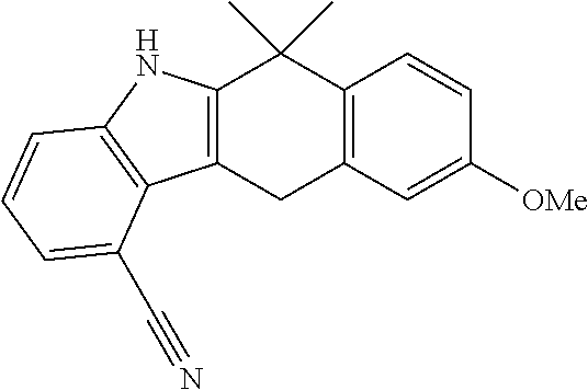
C12=C(CC3=C(C1(C)C)C=CC([OMe])=C3)C1=C(N2)C=CC=C1C#N
